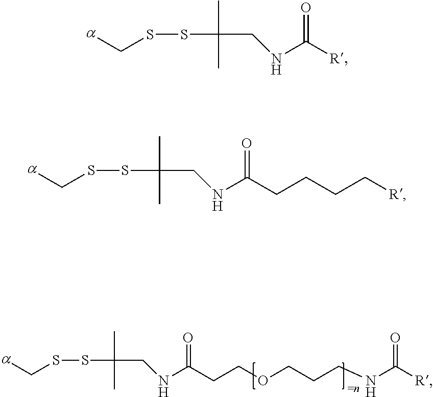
C(SSC(C)(C)CNC(=O)CCOCCCNC([R])=O)[a].C(SSC(C)(C)CNC(=O)[R])[a].C(SSC(C)(C)CNC(=O)CCCC[R])[a]
